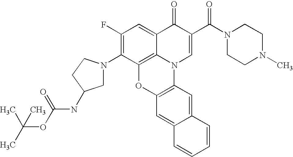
C1(F)=C(N2CC(NC(=O)OC(C)(C)C)CC2)C2=C3C(=C1)C(=O)C(C(N1CCN(C)CC1)=O)=CN3C1=C(O2)C=C2C(=C1)C=CC=C2
